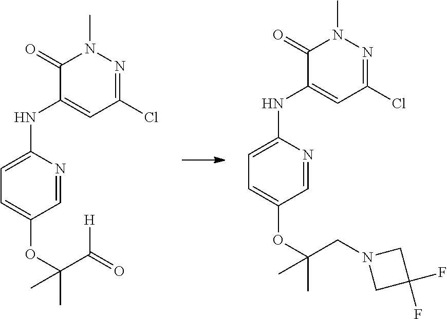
C1=C(OC(C(=O)[H])(C)C)C=NC(NC2=CC(Cl)=NN(C)C2=O)=C1.C1=C(OC(CN2CC(F)(F)C2)(C)C)C=NC(NC2=CC(Cl)=NN(C)C2=O)=C1
